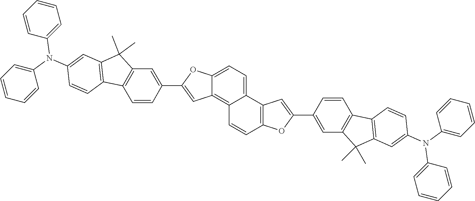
C1(N(C2=CC=CC=C2)C2=CC=CC=C2)=CC2=C(C=C1)C1=C(C2(C)C)C=C(C2=CC3=C4C(=CC=C3O2)C2=C(C=C4)OC(C3=CC4=C(C=C3)C3=C(C4(C)C)C=C(N(C4=CC=CC=C4)C4=CC=CC=C4)C=C3)=C2)C=C1
